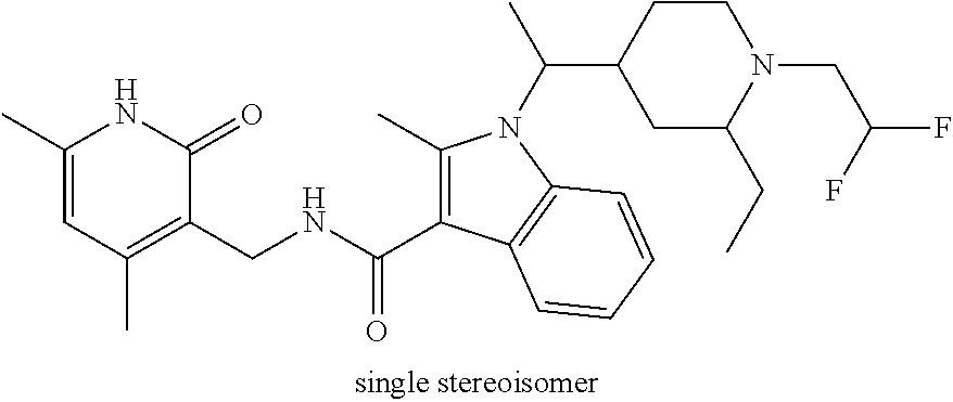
C1(C)=CC(C)=C(CNC(C2=C(C)N(C(C)C3CCN(CC(F)F)C(CC)C3)C3=C2C=CC=C3)=O)C(=O)N1
